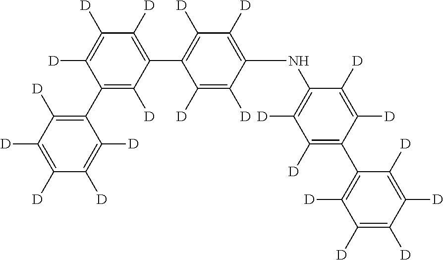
C1(C2=C([D])C(C3=C([D])C([D])=C(NC4=C([D])C([D])=C(C5=C([D])C([D])=C([D])C([D])=C5[D])C([D])=C4[D])C([D])=C3[D])=C([D])C([D])=C2[D])=C([D])C([D])=C([D])C([D])=C1[D]
